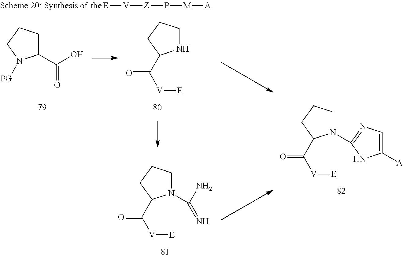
C1(C(O)=O)CCCN1[PG].N1CCCC1C([V][E])=O.N1(C(N)=N)CCCC1C([V][E])=O.N1(C2=NC=C([A])N2)CCCC1C([V][E])=O.[E][V][Z]P[M][A]
